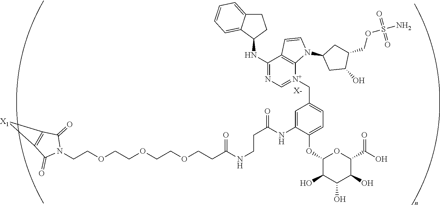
[X-].C(COCCOCCOCCC(NCCC(NC1=CC(C[N+]2=CN=C(NC3CCC4=CC=CC=C34)C3=C2N(C2CC(O)C(COS(N)(=O)=O)C2)C=C3)=CC=C1OC1C(O)C(O)C(O)C(C(=O)O)O1)=O)=O)N1C(=O)C2=C(C1=O)[X1]2
